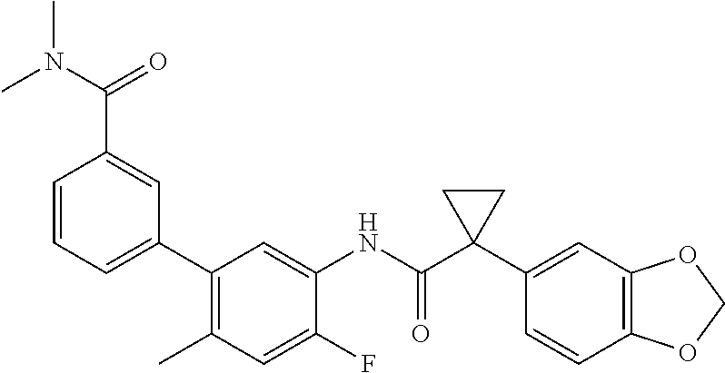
C1(F)=CC(C)=C(C2=CC=CC(C(N(C)C)=O)=C2)C=C1NC(C1(C2=CC3=C(C=C2)OCO3)CC1)=O
